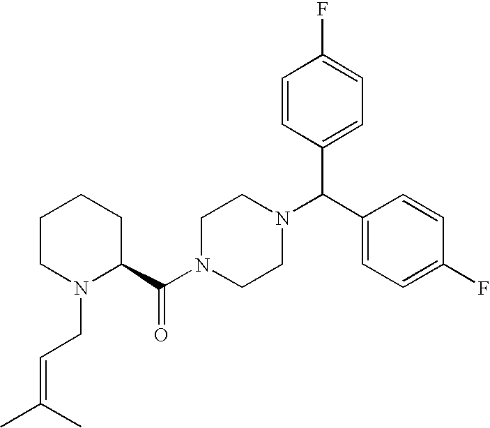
C1CN(CC=C(C)C)C(C(N2CCN(C(C3=CC=C(F)C=C3)C3=CC=C(F)C=C3)CC2)=O)CC1
